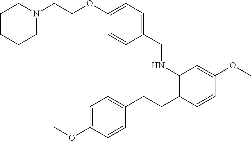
C1=CC(OC)=CC=C1CCC1=C(NCC2=CC=C(OCCN3CCCCC3)C=C2)C=C(OC)C=C1
